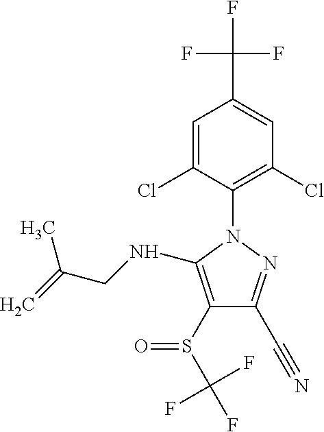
C1=C(Cl)C(N2C(NCC(=C)C)=C(S(C(F)(F)F)=O)C(C#N)=N2)=C(Cl)C=C1C(F)(F)F
